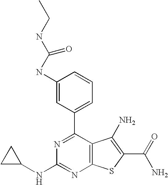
C1(NC(NCC)=O)=CC(C2=NC(NC3CC3)=NC3=C2C(N)=C(C(N)=O)S3)=CC=C1
